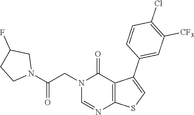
C1=NC2=C(C(=O)N1CC(N1CCC(F)C1)=O)C(C1=CC([CF3])=C(Cl)C=C1)=CS2
